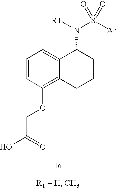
C1=CC(OCC(O)=O)=C2C(=C1)C(N(S([Ar])(=O)=O)[R1])CCC2
